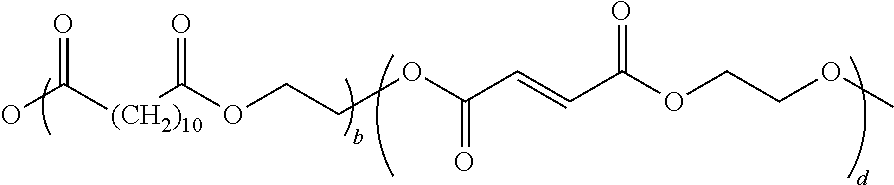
O=C([(CH2)10]C(OCCOC(C=CC(OCCOC)=O)=O)=O)O
